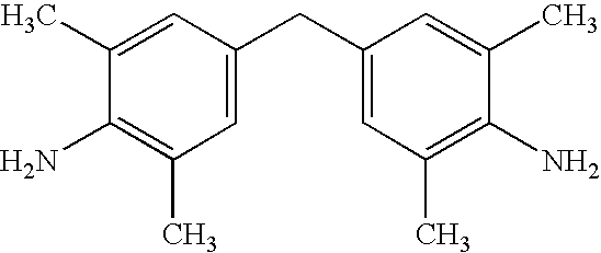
C1(C)=CC(CC2=CC(C)=C(N)C(C)=C2)=CC(C)=C1N
